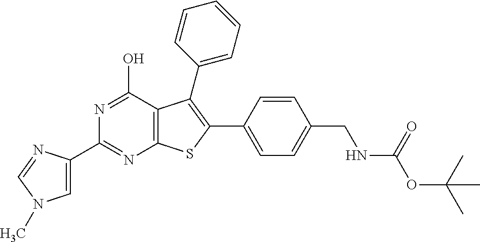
C1(C2=NC3=C(C(O)=N2)C(C2=CC=CC=C2)=C(C2=CC=C(CNC(OC(C)(C)C)=O)C=C2)S3)=CN(C)C=N1
